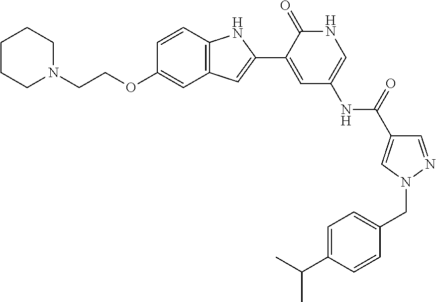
C12=C(C=CC(OCCN3CCCCC3)=C1)NC(C1=CC(NC(C3=CN(CC4=CC=C(C(C)C)C=C4)N=C3)=O)=CNC1=O)=C2
